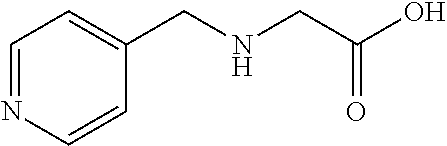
C1=NC=CC(CNCC(O)=O)=C1
